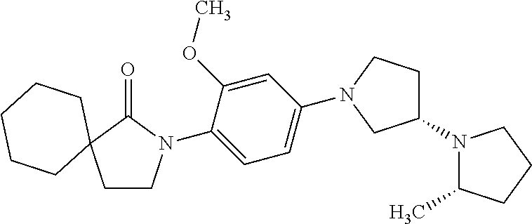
C1CN(C2=CC=C(N3CCC(N4C(C)CCC4)C3)C=C2OC)C(=O)C12CCCCC2
